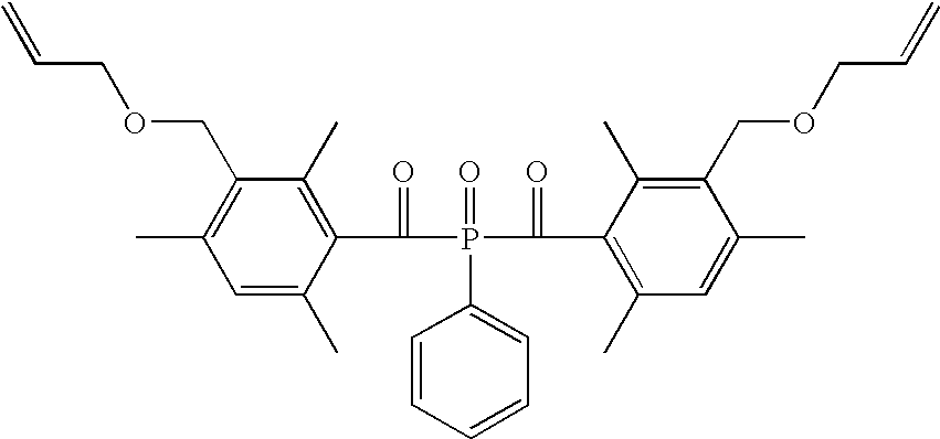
C=CCOCC1=C(C)C=C(C)C(C(=O)P(=O)(C2=CC=CC=C2)C(=O)C2=C(C)C=C(C)C(COCC=C)=C2C)=C1C
